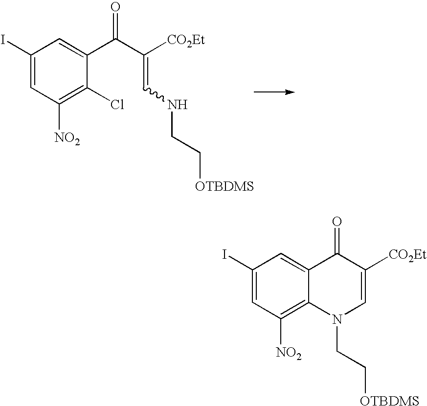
C1(I)=CC([NO2])=C(Cl)C(C(=O)C([CO2Et])=CNCC[OTBDMS])=C1.C1(I)=CC([NO2])=C2C(=C1)C(=O)C([CO2Et])=CN2CC[OTBDMS]
